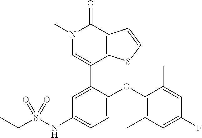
C1=CSC2=C1C(=O)N(C)C=C2C1=CC(NS(CC)(=O)=O)=CC=C1OC1=C(C)C=C(F)C=C1C
